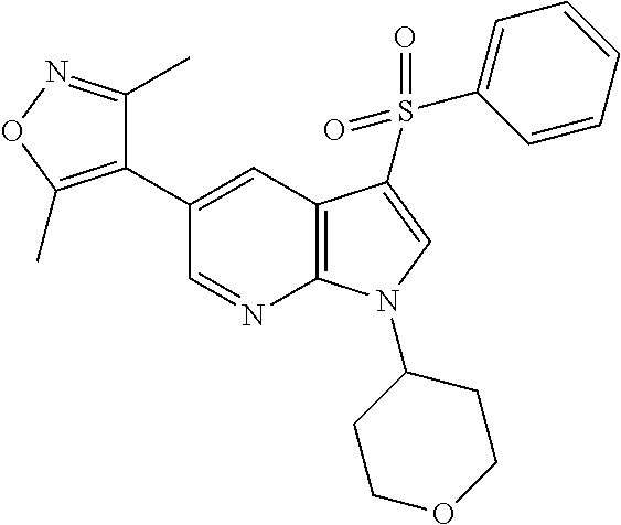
C1(C2=C(C)ON=C2C)=CC2=C(N=C1)N(C1CCOCC1)C=C2S(=O)(=O)C1=CC=CC=C1
